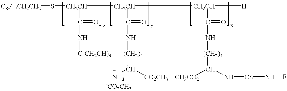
[C8F17CH2CH2]S[CH2CH](C(=O)N[C(CH2OH)3])[CH2CH](C(=O)N[(CH2)4]C(N)[CO2CH3])[CH2CH](C(=O)N[(CH2)4]C([CH3CO2])N[CS]N)[H]
